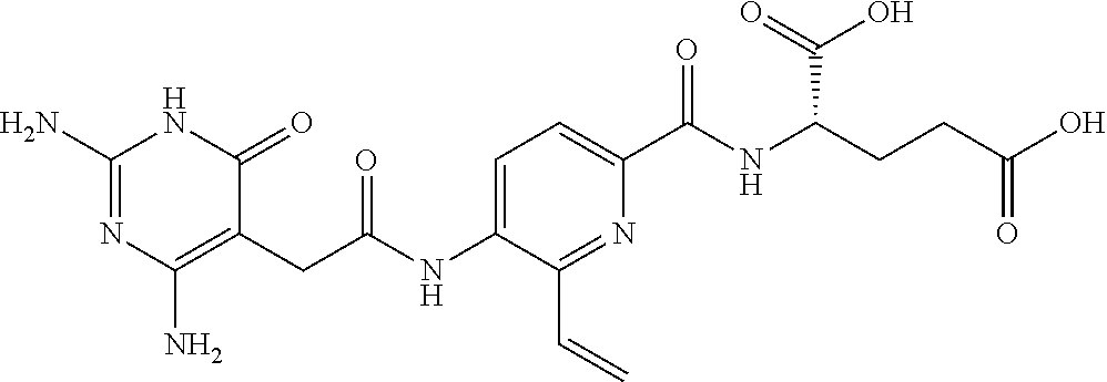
C1(N)=C(CC(=O)NC2=CC=C(C(=O)NC(C(=O)O)CCC(=O)O)N=C2C=C)C(=O)NC(N)=N1
